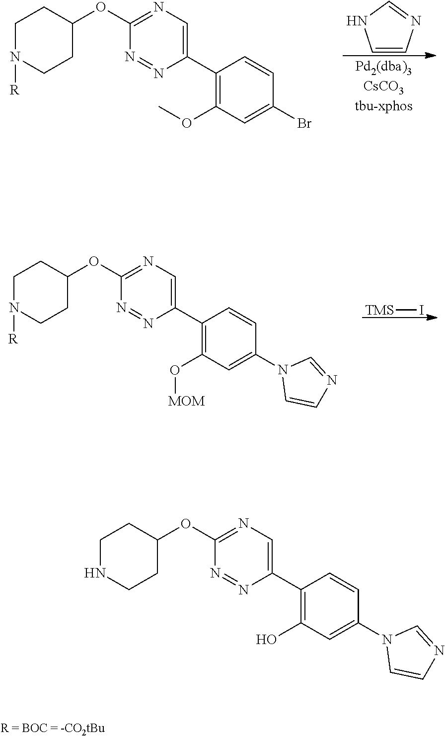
C1(OC2=NC=C(C3=C(OC)C=C(Br)C=C3)N=N2)CCN([R])CC1.C1=CN=CN1.C1(OC2=NC=C(C3=C(O[MOM])C=C(N4C=CN=C4)C=C3)N=N2)CCN([R])CC1.[TMS]I.C1(OC2=NC=C(C3=C(O)C=C(N4C=CN=C4)C=C3)N=N2)CCNCC1
